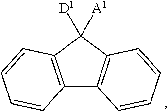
C12=C(C([D1])([A1])C3=C1C=CC=C3)C=CC=C2
